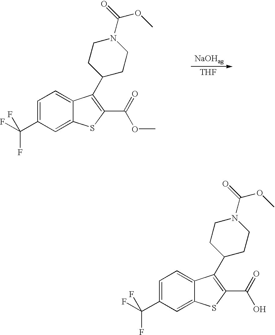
C1=C(C(F)(F)F)C=C2C(=C1)C(C1CCN(C(OC)=O)CC1)=C(C(=O)O)S2.C1=C(C(F)(F)F)C=C2C(=C1)C(C1CCN(C(OC)=O)CC1)=C(C(=O)OC)S2.[THF]
